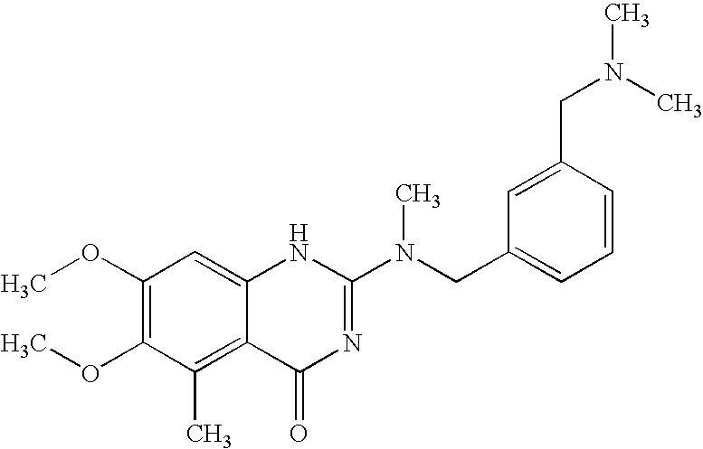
C1(OC)=C(OC)C(C)=C2C(=C1)NC(N(CC1=CC=CC(CN(C)C)=C1)C)=NC2=O
